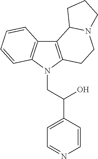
C12=C(N(CC(C3=CC=NC=C3)O)C3=C1C=CC=C3)CCN1C2CCC1
